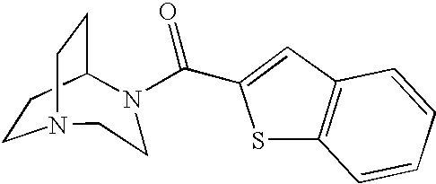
C1CC2CCN1CCN2C(C1=CC2=C(S1)C=CC=C2)=O
